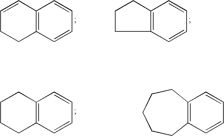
C1=CC2=C(CC1)C=CC=C2.C1=CC=CC2=C1CCC2.C1CCC2=C(C1)C=CC=C2.C12=C(C=CC=C1)CCCCC2
